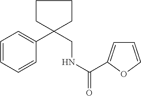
C1=CC=CC=C1C1(CNC(=O)C2=CC=CO2)CCCC1
